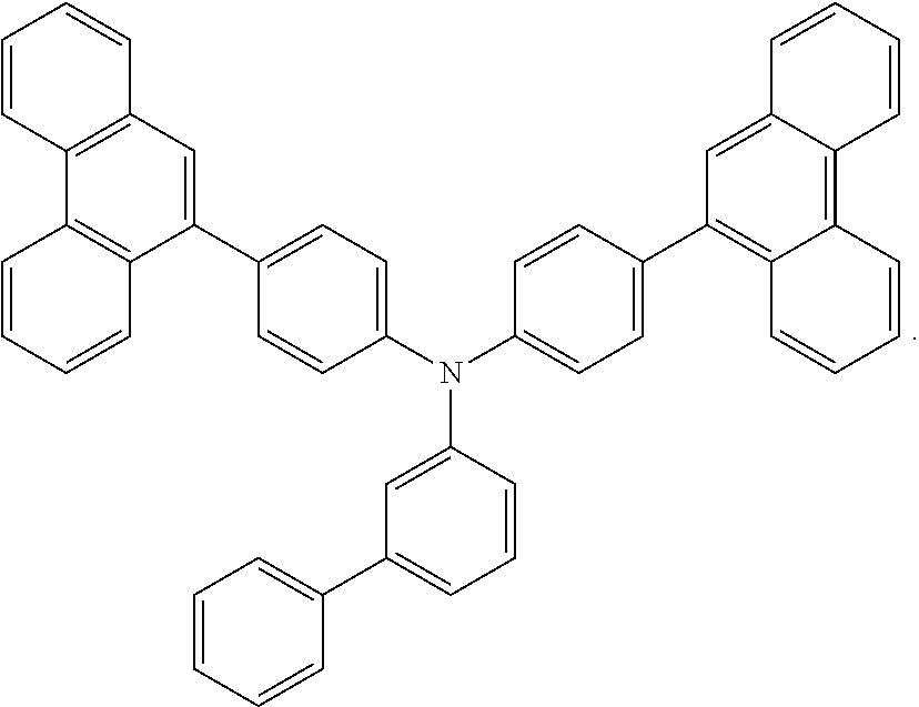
C1(C2=CC3=C(C4=C2C=CC=C4)C=CC=C3)=CC=C(N(C2=CC=C(C3=C4C(=C5C(=C3)C=CC=C5)C=CC=C4)C=C2)C2=CC(C3=CC=CC=C3)=CC=C2)C=C1
